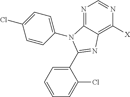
N1=C2C(=C([X])N=C1)N=C(C1=CC=CC=C1Cl)N2C1=CC=C(Cl)C=C1
